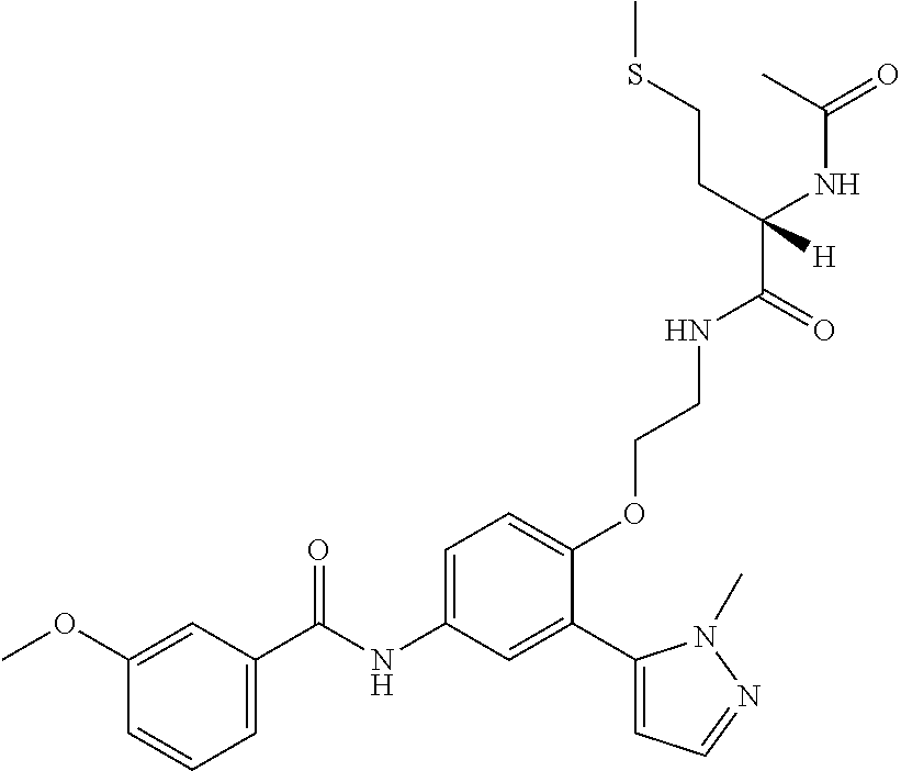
C1(OC)=CC(C(=O)NC2=CC=C(OCCNC(C(CCSC)(NC(C)=O)[H])=O)C(C3=CC=NN3C)=C2)=CC=C1
